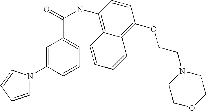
C1=C(N2C=CC=C2)C=CC=C1C(=O)NC1=C2C(=C(OCCN3CCOCC3)C=C1)C=CC=C2
